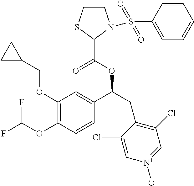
C1(OCC2CC2)=C(OC(F)F)C=CC(C(CC2=C(Cl)C=[N+]([O-])C=C2Cl)OC(=O)C2SCCN2S(C2=CC=CC=C2)(=O)=O)=C1
